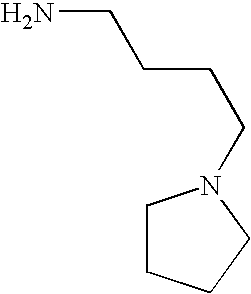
NCCCCN1CCCC1
